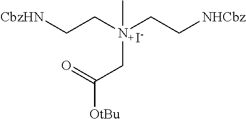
[CbzHN]CC[N+](CC[NHCbz])(CC(=O)[OtBu])C.[I-]
